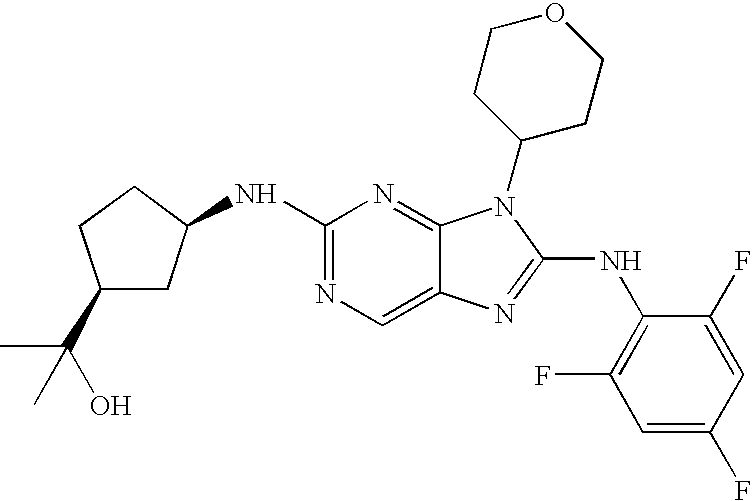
N1=C(NC2CC(C(C)(O)C)CC2)N=C2C(=C1)N=C(NC1=C(F)C=C(F)C=C1F)N2C1CCOCC1
